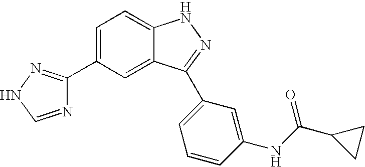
C1(C2=CC=C3C(=C2)C(C2=CC=CC(NC(C4CC4)=O)=C2)=NN3)=NNC=N1
